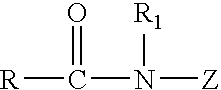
[R]C(N([Z])[R1])=O
